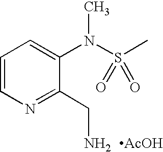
C1=CN=C(CN)C(N(C)S(=O)(C)=O)=C1.[AcOH]
